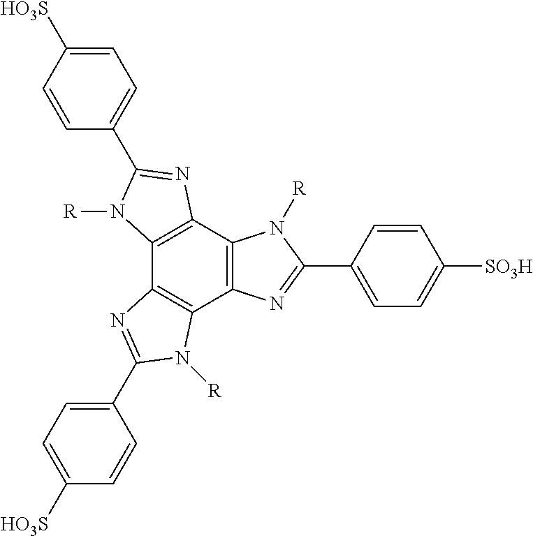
C1=CC([HO3S])=CC=C1C1=NC2=C(C3=C(C4=C2N([R])C(C2=CC=C([SO3H])C=C2)=N4)N([R])C(C2=CC=C([HO3S])C=C2)=N3)N1[R]
